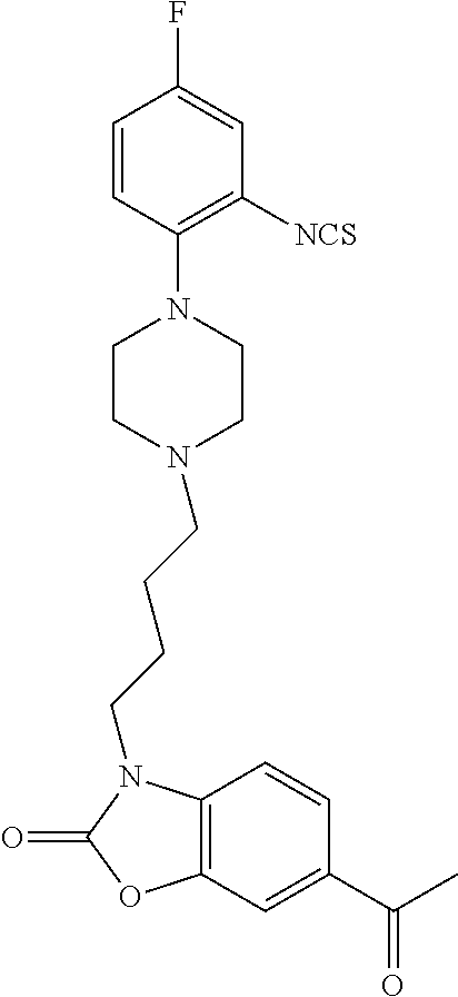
C1=CC2=C(C=C1C(C)=O)OC(=O)N2CCCCN1CCN(C2=C([NCS])C=C(F)C=C2)CC1
